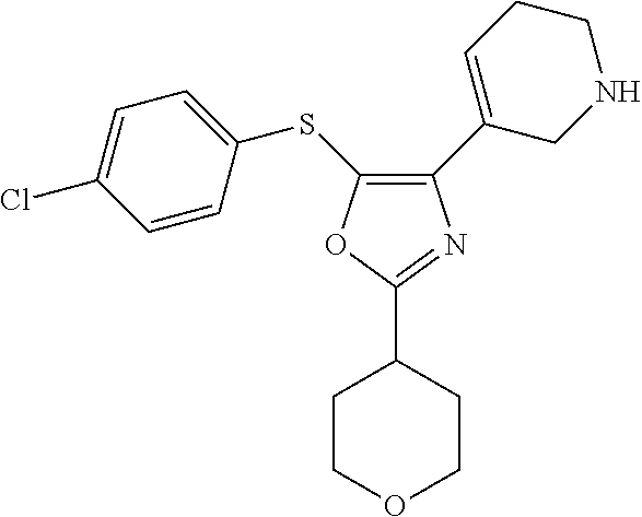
C1(C2=CCCNC2)=C(SC2=CC=C(Cl)C=C2)OC(C2CCOCC2)=N1
